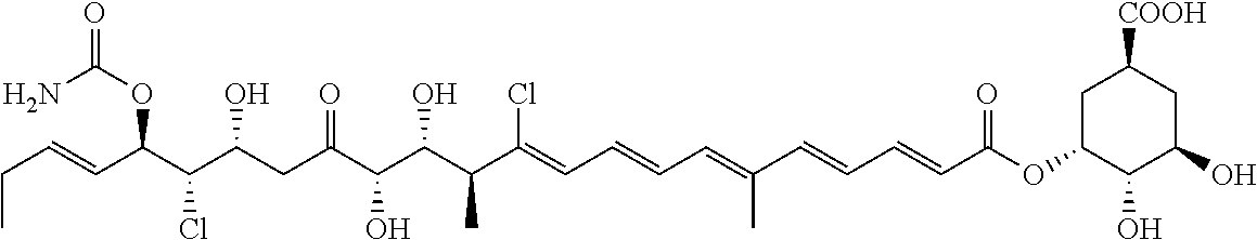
CCC=CC(C(C(CC(C(C(C(C(=CC=CC=C(C=CC=CC(OC1C(O)C(O)CC([COOH])C1)=O)C)Cl)C)O)O)=O)O)Cl)OC(=O)N
